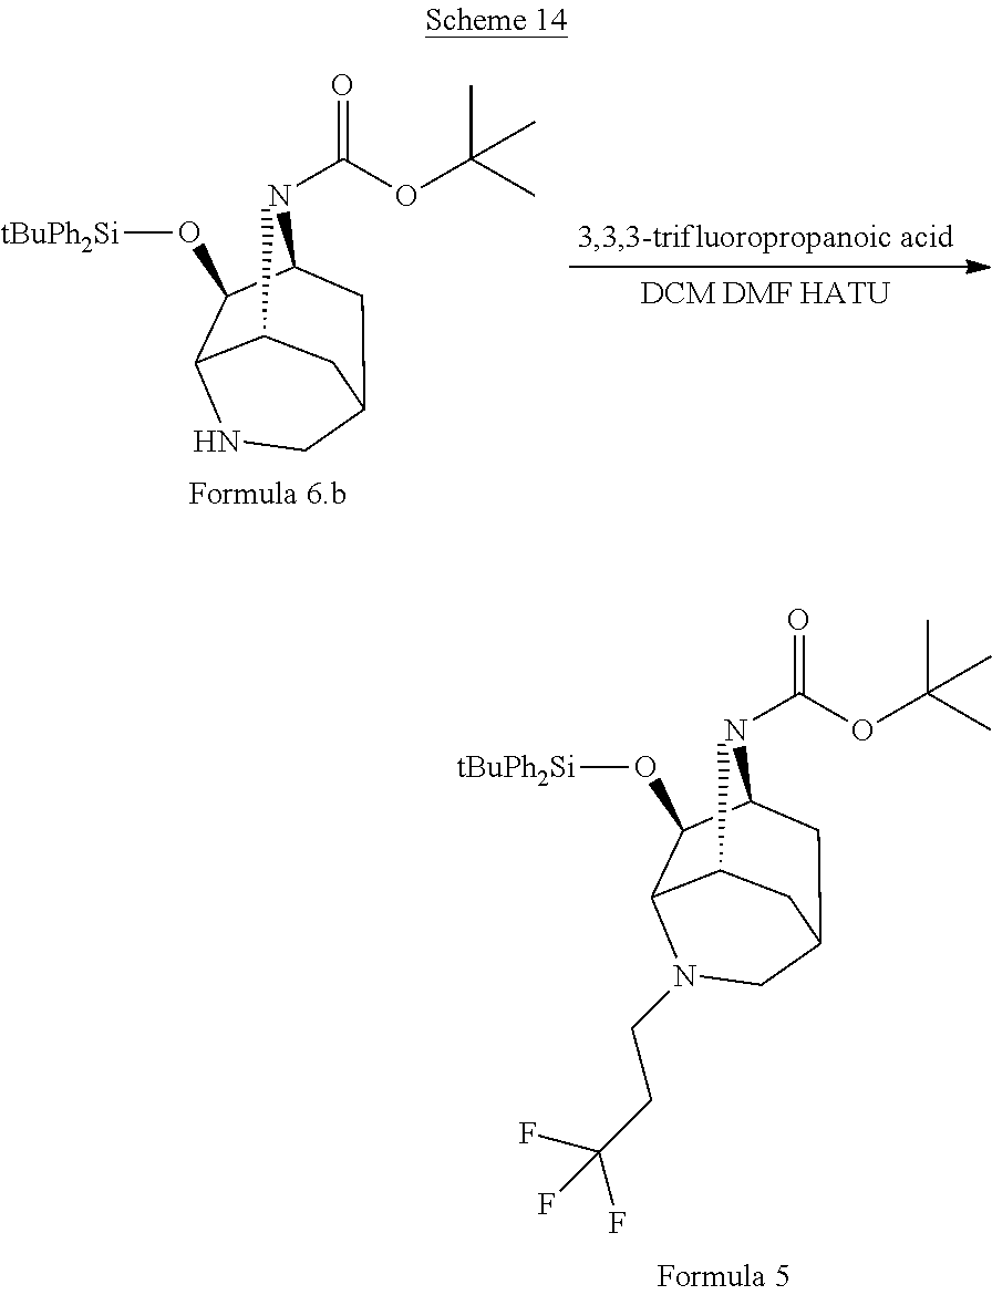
C1(C)C2C(O[tBuPh2Si])C(NC(OC(C)(C)C)=O)CC(C1)CN2CCC(F)(F)F.C1(C)C2C(O[tBuPh2Si])C(NC(OC(C)(C)C)=O)CC(C1)CN2.[DCM DMF HATU]
